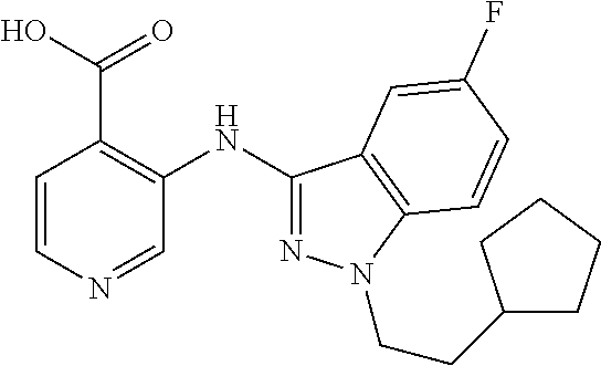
C1=CN=CC(NC2=NN(CCC3CCCC3)C3=C2C=C(F)C=C3)=C1C(O)=O
